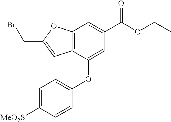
C12=C(C(OC3=CC=C([MeO2S])C=C3)=CC(C(OCC)=O)=C1)C=C(CBr)O2
